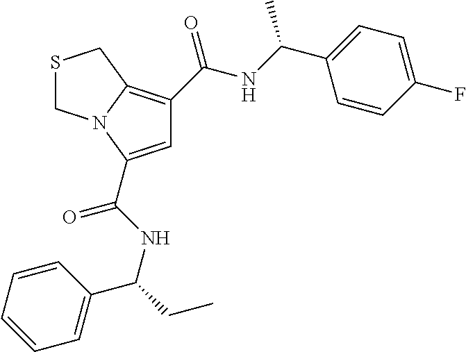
C1=C(C(NC(CC)C2=CC=CC=C2)=O)N2C(=C1C(=O)NC(C1=CC=C(F)C=C1)C)CSC2
